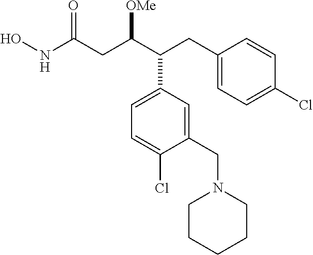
ONC(CC(C(CC1=CC=C(Cl)C=C1)C1=CC=C(Cl)C(CN2CCCCC2)=C1)[OMe])=O
